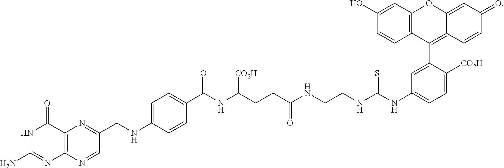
N1C(N)=NC2=C(C1=O)N=C(CNC1=CC=C(C(NC(CCC(=O)NCCNC(NC3=CC=C([CO2H])C(C4=C5C(=CC(=O)C=C5)OC5=C4C=CC(O)=C5)=C3)=S)[CO2H])=O)C=C1)C=N2
